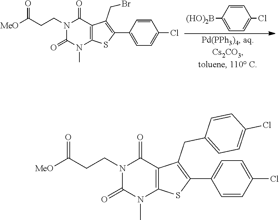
N1(CCC([MeO])=O)C(=O)N(C)C2=C(C1=O)C(CC1=CC=C(Cl)C=C1)=C(C1=CC=C(Cl)C=C1)S2.N1(CCC([MeO])=O)C(=O)N(C)C2=C(C1=O)C(CBr)=C(C1=CC=C(Cl)C=C1)S2.C1=C([(HO)2B])C=CC(Cl)=C1
